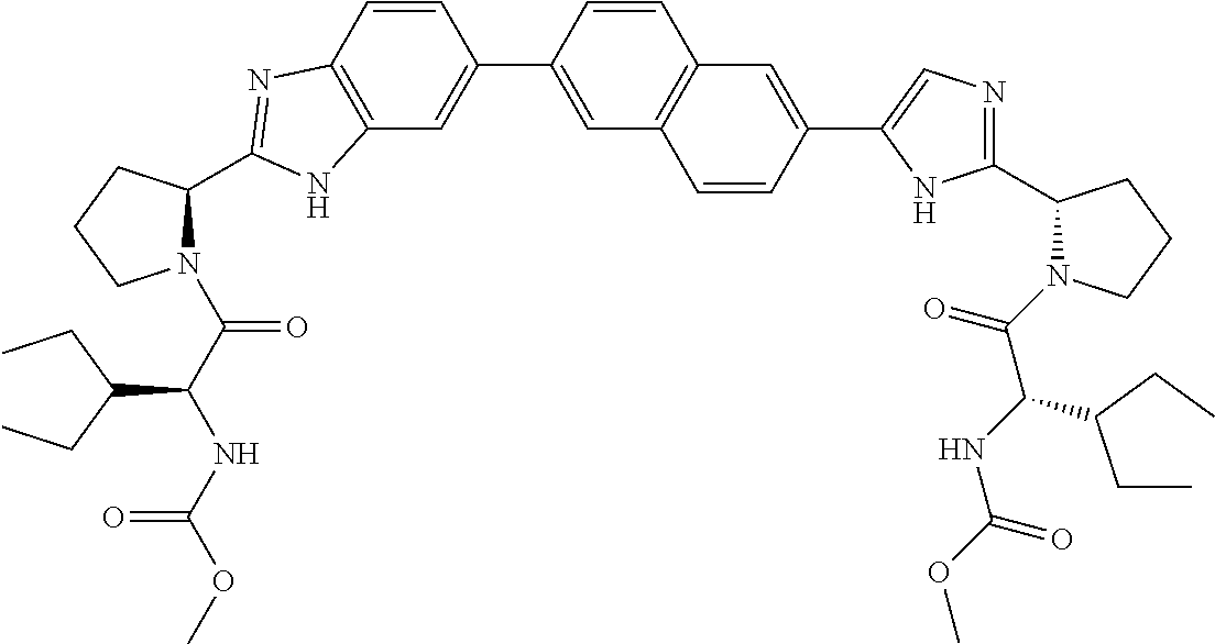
C12=C(C=CC(C3=CC4=C(C=C3)C=C(C3=CN=C(C5N(C(C(NC(=O)OC)C(CC)CC)=O)CCC5)N3)C=C4)=C1)N=C(C1N(C(C(NC(OC)=O)C(CC)CC)=O)CCC1)N2
